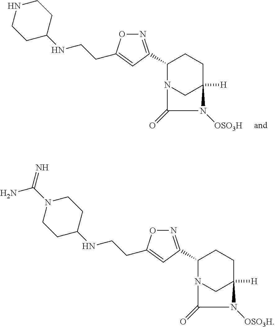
C1(C2=NOC(CCNC3CCNCC3)=C2)N2CC([H])(CC1)N([OSO3H])C2=O.C1(C2=NOC(CCNC3CCN(C(N)=N)CC3)=C2)N2CC([H])(CC1)N([OSO3H])C2=O
